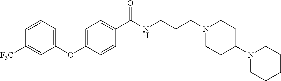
C1(OC2=CC=CC([F3C])=C2)=CC=C(C(NCCCN2CCC(N3CCCCC3)CC2)=O)C=C1
